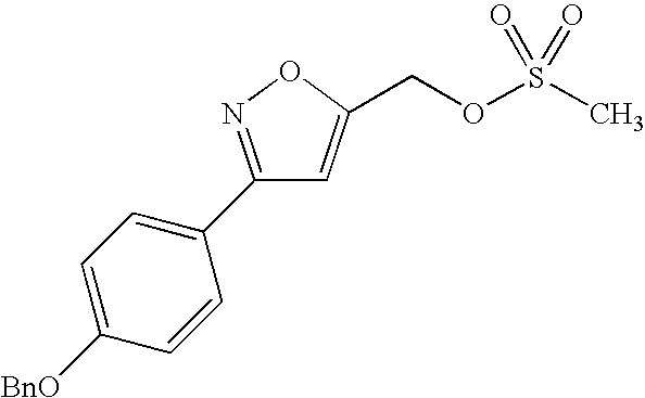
C1=C([BnO])C=CC(C2=NOC(COS(C)(=O)=O)=C2)=C1
